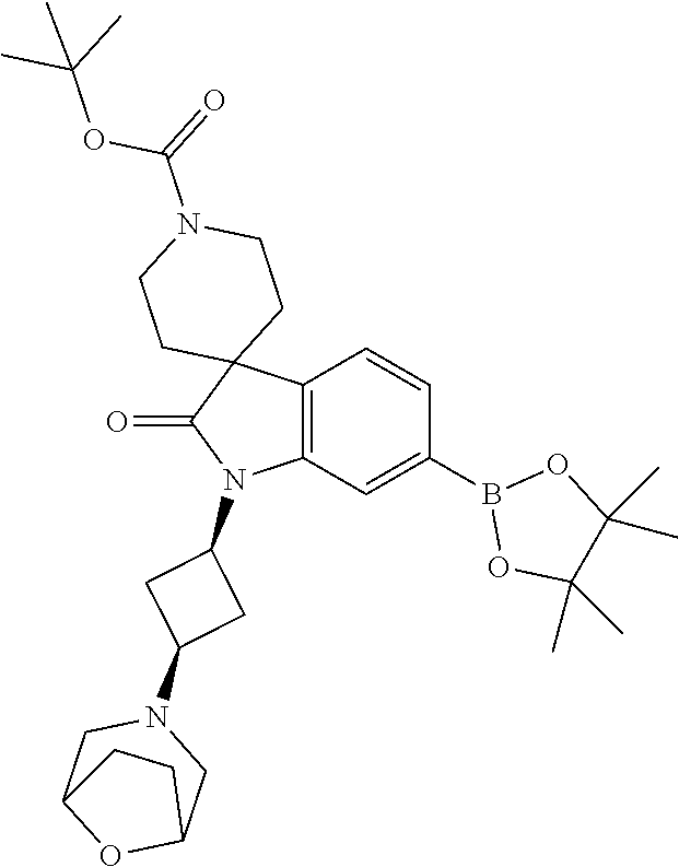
C12=C(C=C(B3OC(C)(C)C(C)(C)O3)C=C1)N(C1CC(N3CC4OC(C3)CC4)C1)C(=O)C21CCN(C(OC(C)(C)C)=O)CC1
